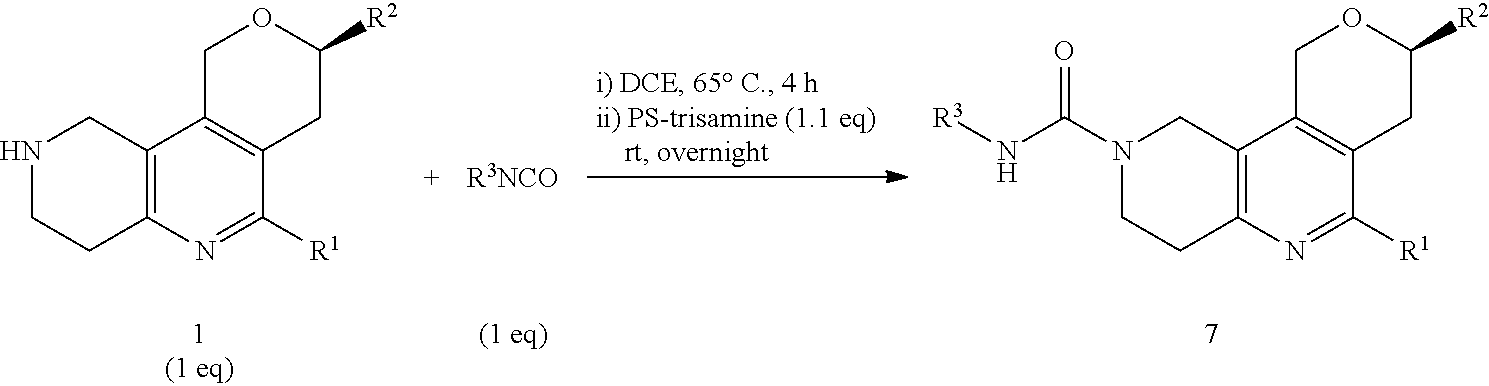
C1C2=C(CC([R2])O1)C([R1])=NC1=C2CNCC1.[R3NCO].C1C2=C(CC([R2])O1)C([R1])=NC1=C2CN(C(N[R3])=O)CC1
